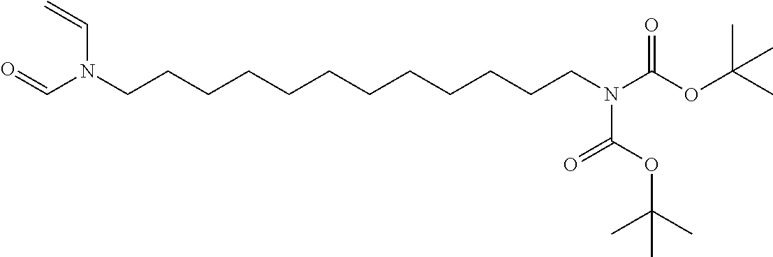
C(N(CCCCCCCCCCCCN(C(=O)OC(C)(C)C)C(=O)OC(C)(C)C)C=C)=O
